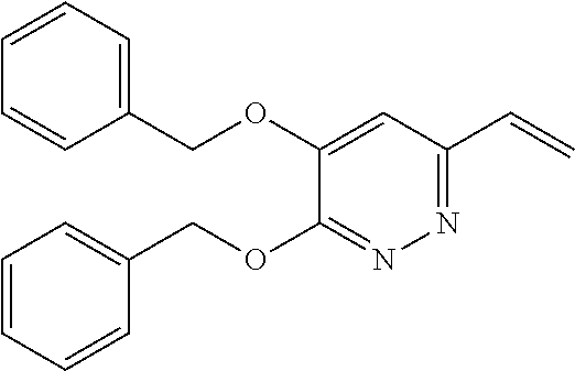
C1=CC=C(COC2=CC(C=C)=NN=C2OCC2=CC=CC=C2)C=C1
